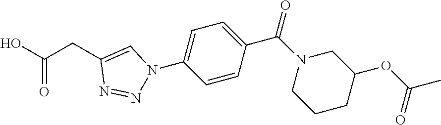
C1=CC(C(=O)N2CCCC(OC(C)=O)C2)=CC=C1N1N=NC(CC(O)=O)=C1
